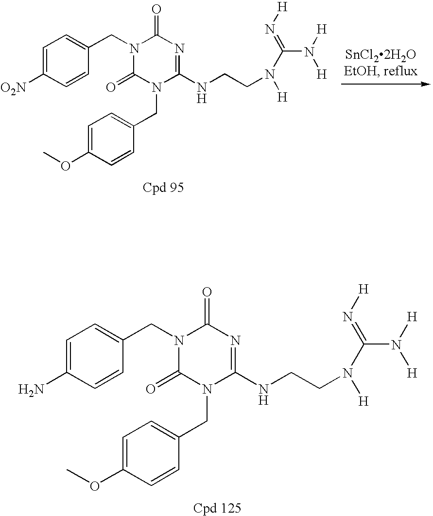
C1=C([O2N])C=CC(CN2C(=O)N(CC3=CC=C(OC)C=C3)C(NCCN([H])C(=N[H])N([H])[H])=NC2=O)=C1.C1=C(N)C=CC(CN2C(=O)N(CC3=CC=C(OC)C=C3)C(NCCN([H])C(=N[H])N([H])[H])=NC2=O)=C1
